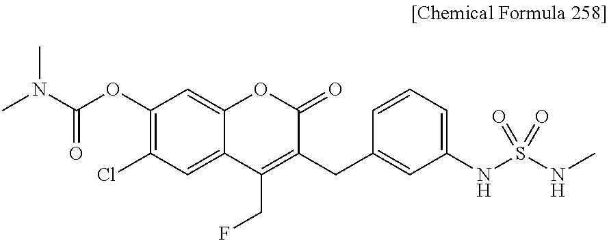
CN(C(OC1=C(Cl)C=C2C(=C1)OC(=O)C(CC1=CC(NS(NC)(=O)=O)=CC=C1)=C2CF)=O)C
